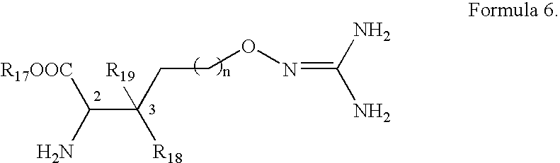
[R17OOC]C(N)C(CCON=C(N)N)([R19])[R18]
